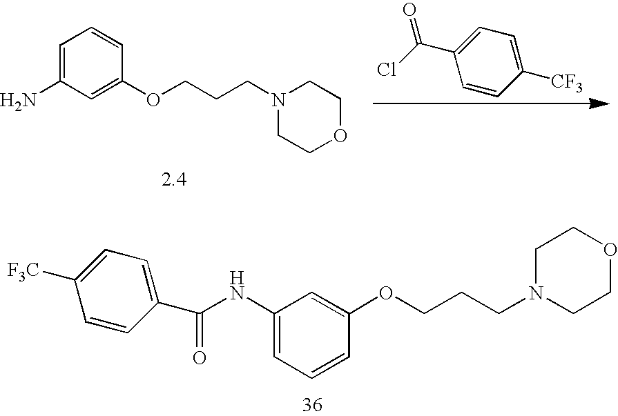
C1=C(N)C=C(OCCCN2CCOCC2)C=C1.C1=CC(C(Cl)=O)=CC=C1[CF3].C1=C(NC(=O)C2=CC=C([F3C])C=C2)C=C(OCCCN2CCOCC2)C=C1
